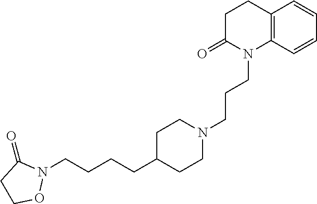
C12=C(C=CC=C1)N(CCCN1CCC(CCCCN3C(=O)CCO3)CC1)C(=O)CC2
